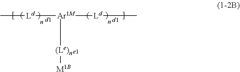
C[Ld][Ar1M]([Ld]C)[(Le)n][M1B]
